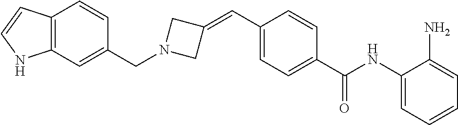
C12=C(C=C(CN3CC(=CC4=CC=C(C(NC5=CC=CC=C5N)=O)C=C4)C3)C=C1)NC=C2
